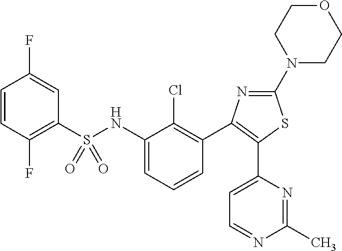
N1(C2=NC(C3=C(Cl)C(NS(C4=C(F)C=CC(F)=C4)(=O)=O)=CC=C3)=C(C3=CC=NC(C)=N3)S2)CCOCC1
